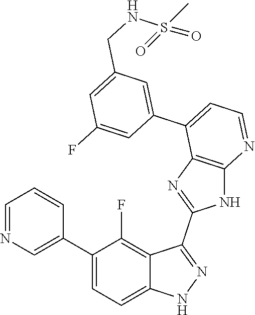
C1=NC=C(C2=CC=C3C(=C2F)C(C2=NC4=C(N2)N=CC=C4C2=CC(CNS(=O)(C)=O)=CC(F)=C2)=NN3)C=C1
